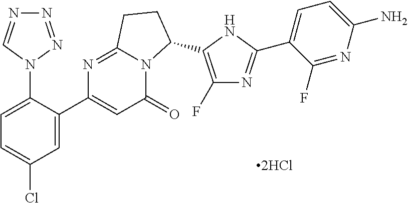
N1(C2=CC=C(Cl)C=C2C2=CC(=O)N3C(=N2)CCC3C2=C(F)N=C(C3=CC=C(N)N=C3F)N2)N=NN=C1
